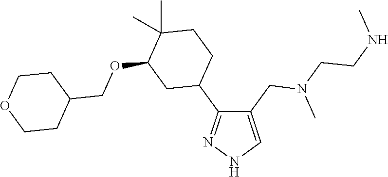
C1(CN(CCNC)C)=CNN=C1C1CCC(C)(C)C(OCC2CCOCC2)C1
